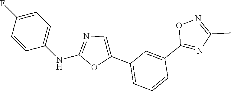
C1=C(F)C=CC(NC2=NC=C(C3=CC=CC(C4=NC(C)=NO4)=C3)O2)=C1
